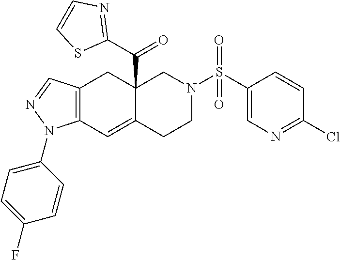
C12=C(C=C3C(C(C4=NC=CS4)=O)(C1)CN(S(C1=CN=C(Cl)C=C1)(=O)=O)CC3)N(C1=CC=C(F)C=C1)N=C2
